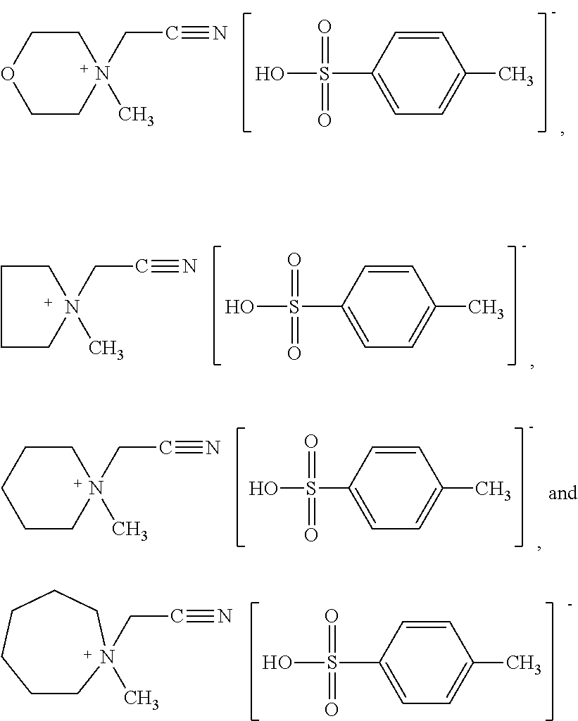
C1CN(CC#N)(C)CCO1.C1=C(S(=O)(=O)O)C=CC(C)=C1.C1=C(S(=O)(=O)O)C=CC(C)=C1.C(C#N)N1(C)CCCC1.C1CN(CC#N)(C)CCC1.C1=C(S(=O)(=O)O)C=CC(C)=C1.C1=C(S(=O)(=O)O)C=CC(C)=C1.C(C#N)N1(C)CCCCCC1
